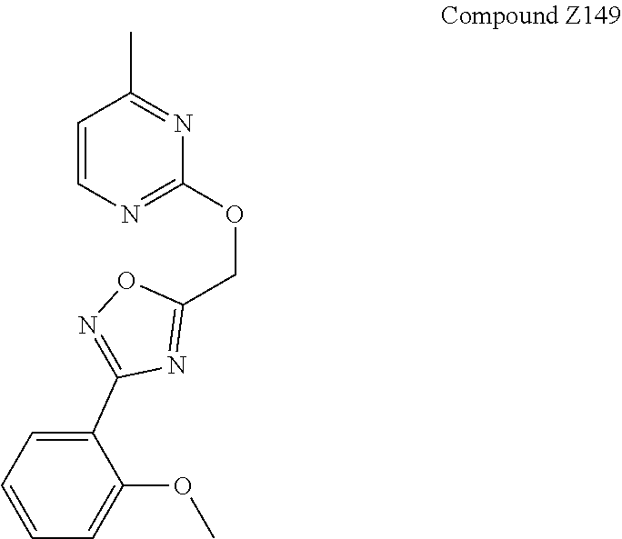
C1=CN=C(OCC2=NC(C3=CC=CC=C3OC)=NO2)N=C1C
